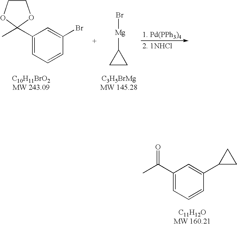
C1(C(C)=O)=CC=CC(C2CC2)=C1.C1(C2(C)OCCO2)=CC=CC(Br)=C1.C1([Mg]Br)CC1
